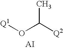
[Q1]OC([Q2])C.[AI]
